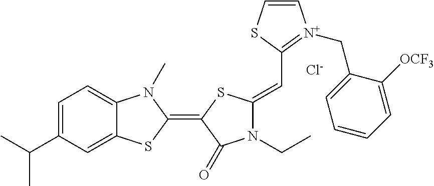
[Cl-].C1=C(C(C)C)C=C2C(=C1)N(C)C(=C1C(=O)N(CC)C(=CC3=[N+](CC4=CC=CC=C4[OCF3])C=CS3)S1)S2
